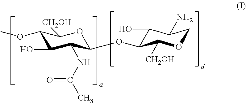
C1(OC)C(O)C(NC(C)=O)C(OC2C(O)C(N)COC2[CH2OH])OC1[CH2OH]
